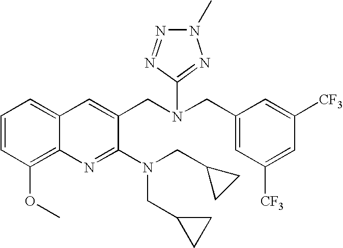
C1=CC(OC)=C2C(=C1)C=C(CN(CC1=CC([CF3])=CC([CF3])=C1)C1=NN(C)N=N1)C(N(CC1CC1)CC1CC1)=N2
